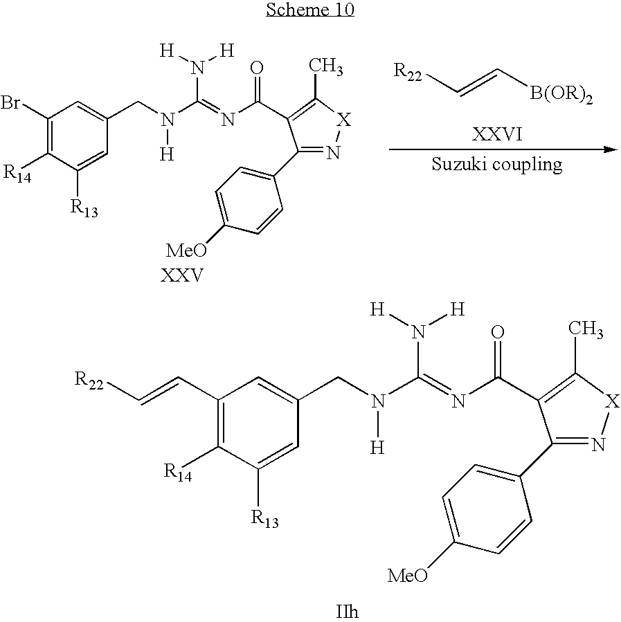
C1(Br)=C([R14])C([R13])=CC(CN([H])C(N([H])[H])=NC(=O)C2=C(C)[X]N=C2C2=CC=C([MeO])C=C2)=C1.[R22]C=C[B(OR)2].C1(C=C[R22])=C([R14])C([R13])=CC(CN([H])C(N([H])[H])=NC(=O)C2=C(C)[X]N=C2C2=CC=C([MeO])C=C2)=C1
